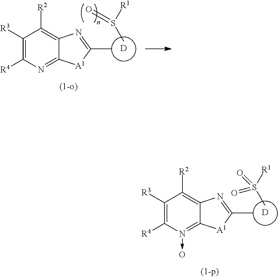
[D].C1([R3])=C([R4])N(->O)=C2C(=C1[R2])N=C(C)[A1]2.CS([R1])(=O)=O.[D].C1([R3])=C([R4])N=C2C(=C1[R2])N=C(C)[A1]2.CS([R1])=O
